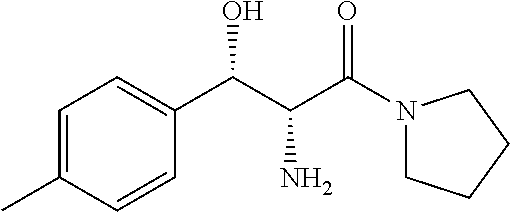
C1=C(C)C=CC(C(C(C(N2CCCC2)=O)N)O)=C1
